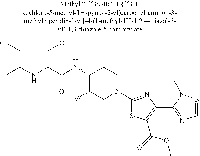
C1(Cl)=C(C)NC(C(=O)NC2C(C)CN(C3=NC(C4=NC=NN4C)=C(C(=O)OC)S3)CC2)=C1Cl
